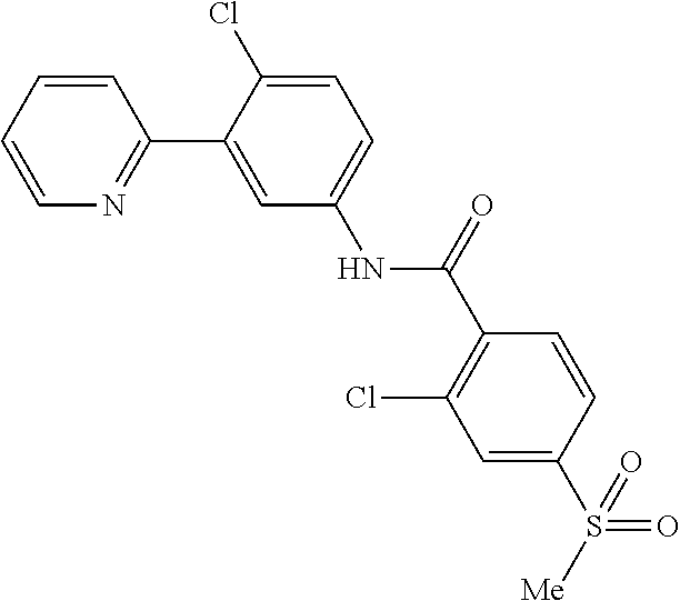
C1=CC=CN=C1C1=CC(NC(C2=C(Cl)C=C(S([Me])(=O)=O)C=C2)=O)=CC=C1Cl
